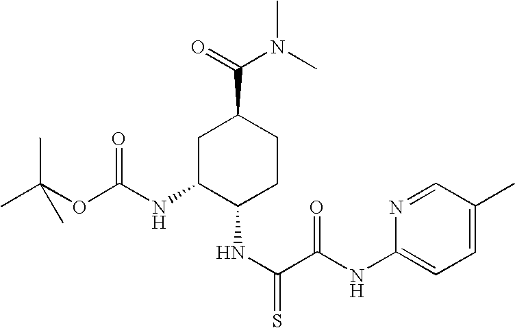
C1C(NC(OC(C)(C)C)=O)C(NC(=S)C(NC2=CC=C(C)C=N2)=O)CCC1C(=O)N(C)C
